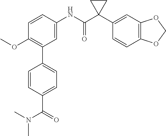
C1=C(NC(C2(C3=CC4=C(C=C3)OCO4)CC2)=O)C=CC(OC)=C1C1=CC=C(C(N(C)C)=O)C=C1
